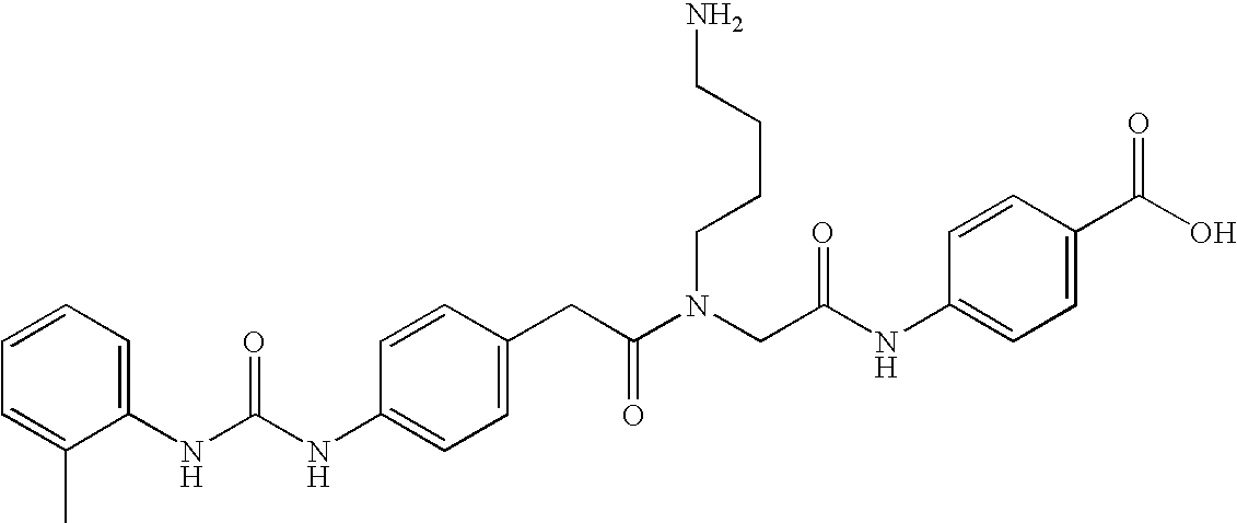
C1=CC(NC(NC2=CC=CC=C2C)=O)=CC=C1CC(N(CC(NC1=CC=C(C(O)=O)C=C1)=O)CCCCN)=O
